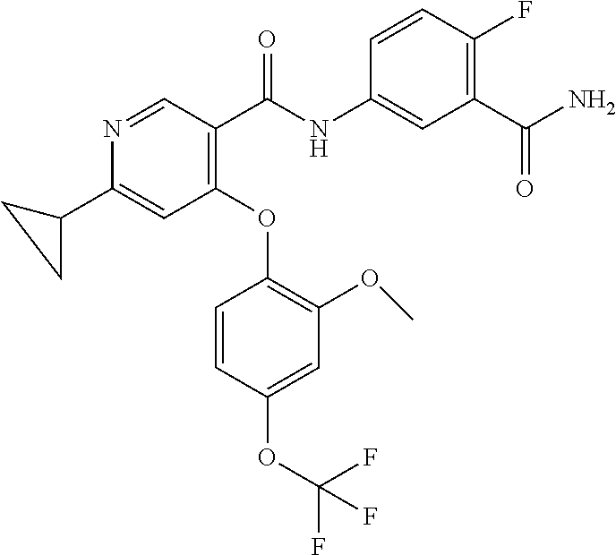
N1=CC(C(=O)NC2=CC(C(N)=O)=C(F)C=C2)=C(OC2=C(OC)C=C(OC(F)(F)F)C=C2)C=C1C1CC1
